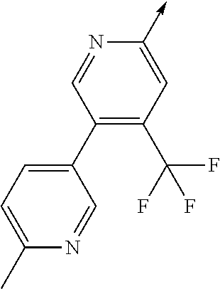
C1=NC(->C)=CC(C(F)(F)F)=C1C1=CC=C(C)N=C1
